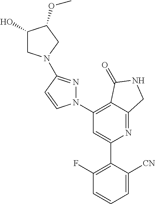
C1(C2=C(F)C=CC=C2[CN])=CC(N2N=C(N3CC(O)C(OC)C3)C=C2)=C2C(=N1)CNC2=O
